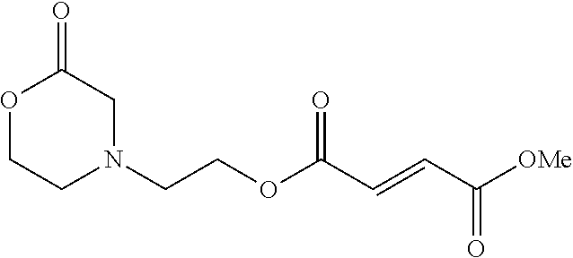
[OMe]C(C=CC(OCCN1CC(=O)OCC1)=O)=O
